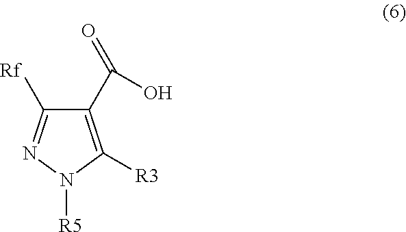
C1(C(O)=O)=C([R3])N([R5])N=C1[Rf]
